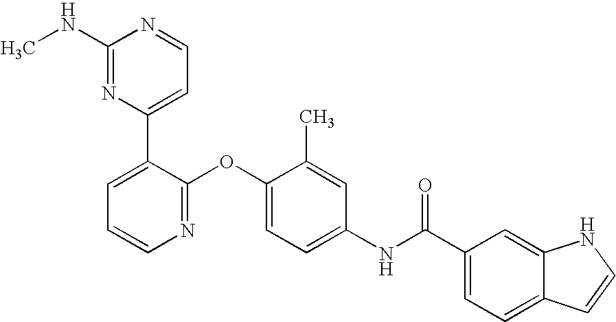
C1(NC)=NC(C2=CC=CN=C2OC2=CC=C(NC(=O)C3=CC=C4C(=C3)NC=C4)C=C2C)=CC=N1
